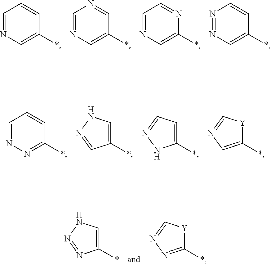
C1=NC=C(*)C=C1.C1=NC=C(*)C=N1.C1=NC=C(*)N=C1.N1=NC=C(*)C=C1.C1=NN=C(*)C=C1.C1(*)=CNN=C1.C1(*)=CC=NN1.C1(*)=CN=C[Y]1.C1(*)=CNN=N1.C1(*)=NN=C[Y]1
